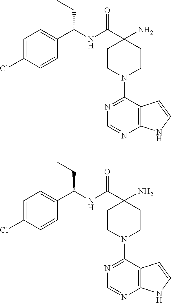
C1=C(Cl)C=CC(C(NC(C2(N)CCN(C3=NC=NC4=C3C=CN4)CC2)=O)CC)=C1.C1=C(Cl)C=CC(C(NC(C2(N)CCN(C3=NC=NC4=C3C=CN4)CC2)=O)CC)=C1
